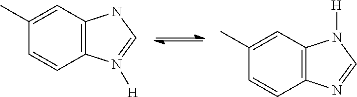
C1(C)=CC2=C(C=C1)N([H])=CN2.C1(C)=CC2=C(C=C1)N=CN2[H]
